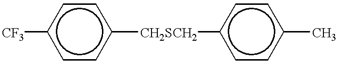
c1cc([CH2SCH2]c2ccc(C)cc2)ccc1[CF3]
